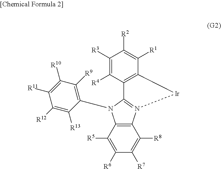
C12=C(C([R5])=C([R6])C([R7])=C1[R8])N(C1=C([R9])C([R10])=C([R11])C([R12])=C1[R13])C1=N2[Ir]C2=C1C([R4])=C([R3])C([R2])=C2[R1]
